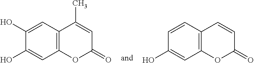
C12=C(C=C(O)C(O)=C1)C(C)=CC(=O)O2.C12=C(C=CC(O)=C1)C=CC(=O)O2
